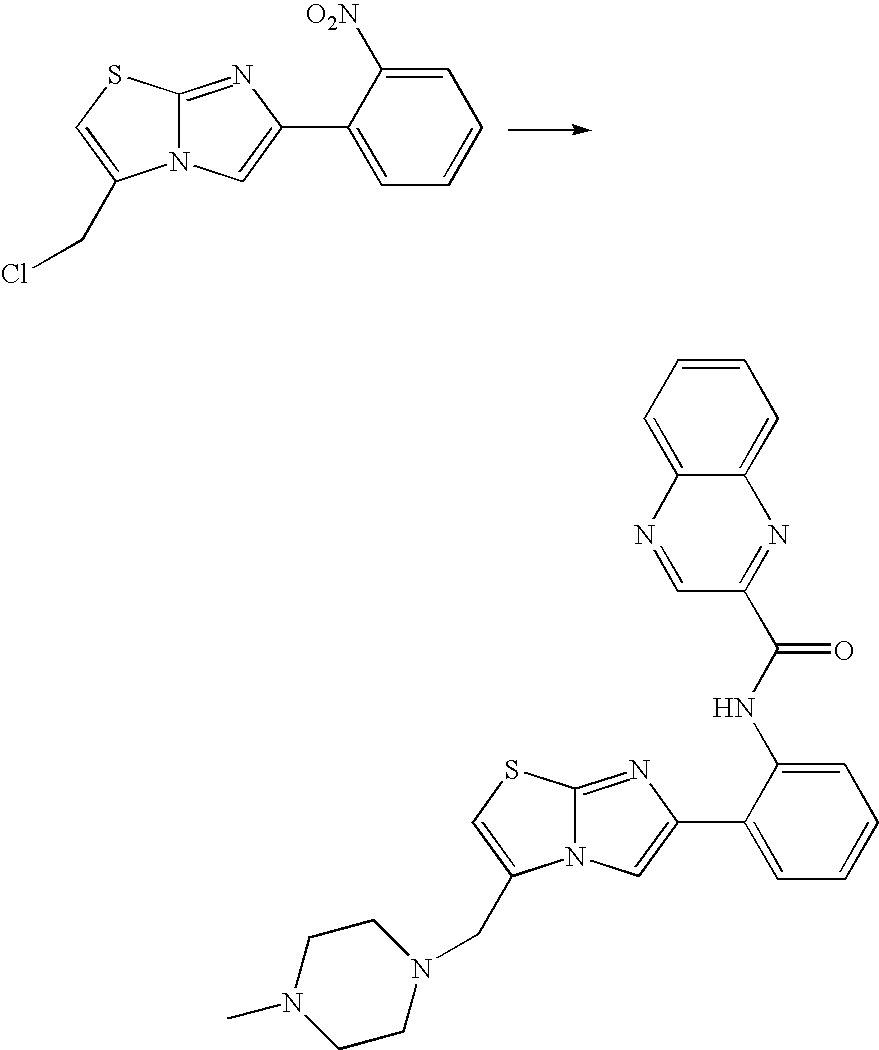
N12C(=NC(C3=CC=CC=C3[O2N])=C1)SC=C2CCl.N12C(=NC(C3=CC=CC=C3NC(C3=NC4=CC=CC=C4N=C3)=O)=C1)SC=C2CN1CCN(C)CC1
